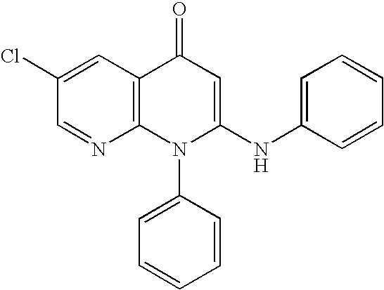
C1=NC2=C(C=C1Cl)C(=O)C=C(NC1=CC=CC=C1)N2C1=CC=CC=C1
